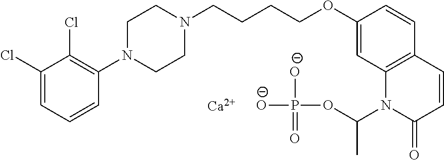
C1(Cl)=CC=CC(N2CCN(CCCCOC3=CC4=C(C=C3)C=CC(=O)N4C(OP([O-])(=O)[O-])C)CC2)=C1Cl.[Ca]
